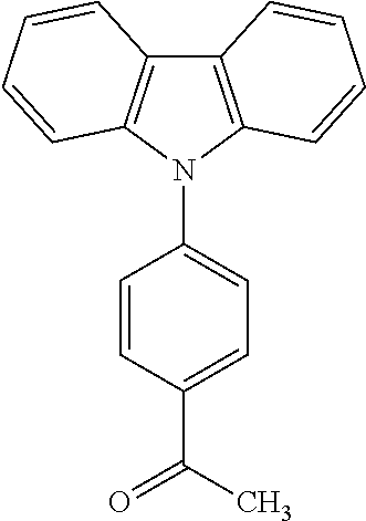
C12=C(N(C3=CC=C(C(=O)C)C=C3)C3=C1C=CC=C3)C=CC=C2
